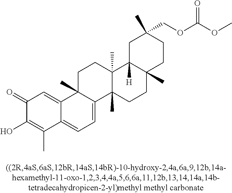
C1(=O)C(O)=C(C)C2=CC=C3C(C)(C2=C1)CCC1(C)C3(C)CCC2(C)C1([H])CC(COC(OC)=O)(C)CC2
